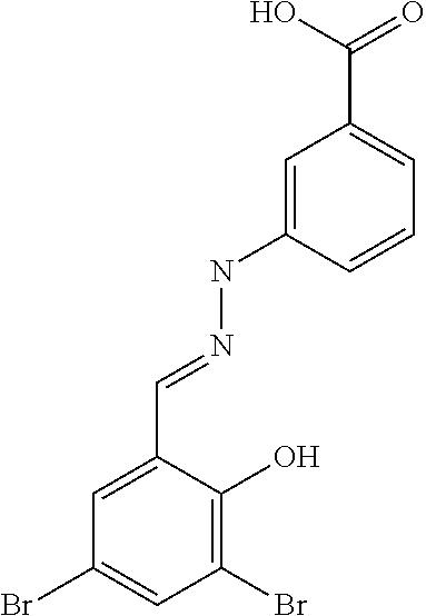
C1=C(NN=CC2=CC(Br)=CC(Br)=C2O)C=CC=C1C(O)=O
